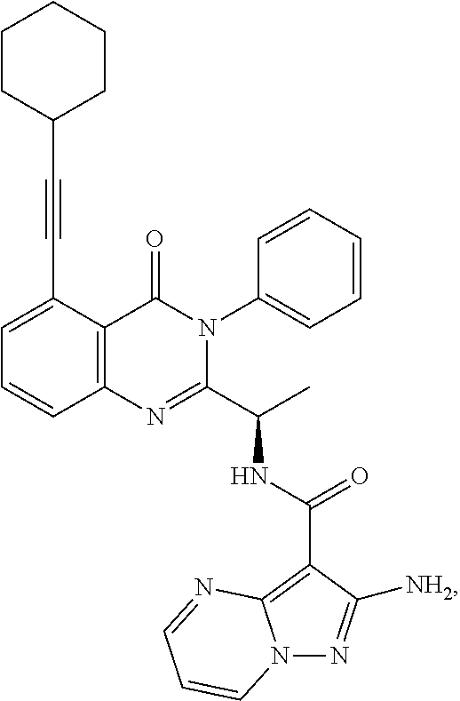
C1(C#CC2CCCCC2)=CC=CC2=C1C(=O)N(C1=CC=CC=C1)C(C(C)NC(C1=C3N(N=C1[NH2])C=CC=N3)=O)=N2
